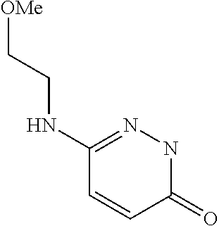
N1N=C(NCC[OMe])C=CC1=O
